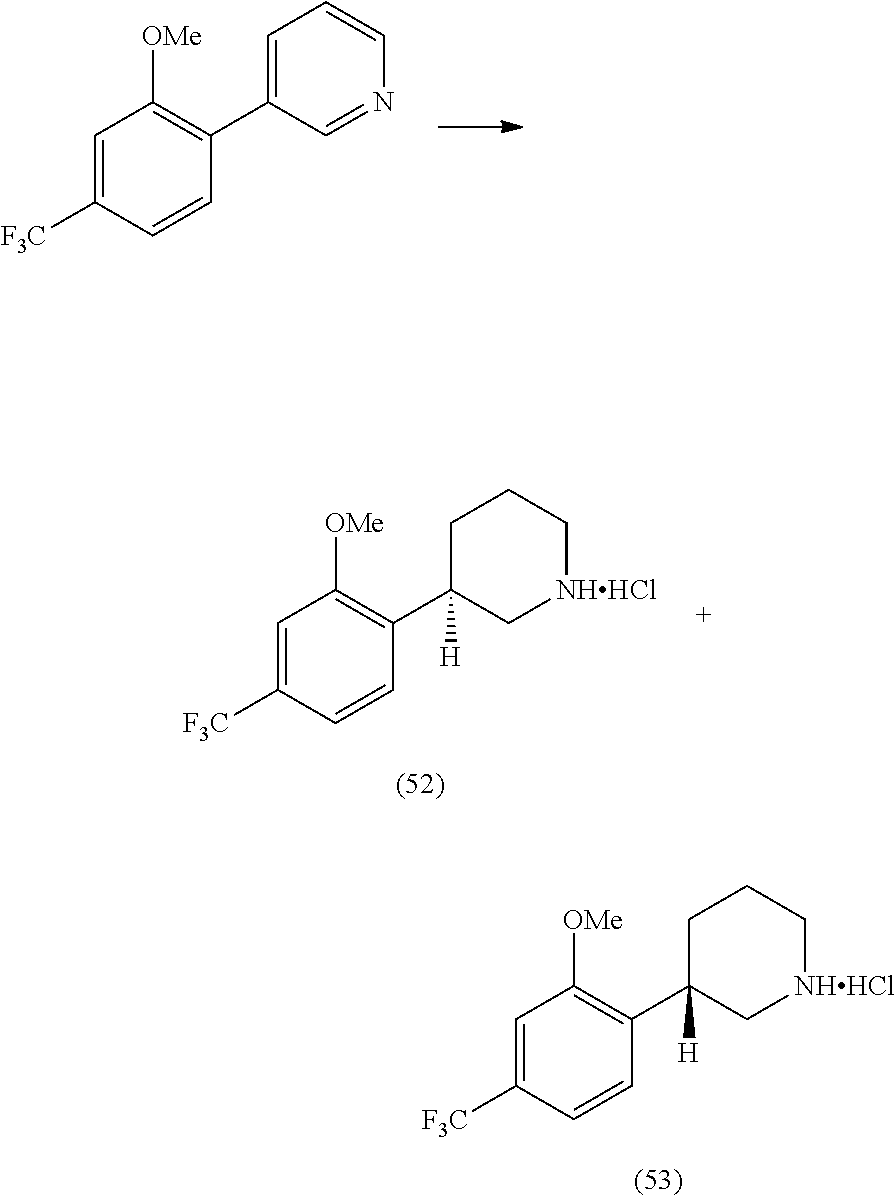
C1=C([F3C])C=CC(C2([H])C[NHHCl]CCC2)=C1[OMe].C1=C([F3C])C=CC(C2=CC=CN=C2)=C1[OMe].C1=C([F3C])C=CC(C2([H])C[NHHCl]CCC2)=C1[OMe]
